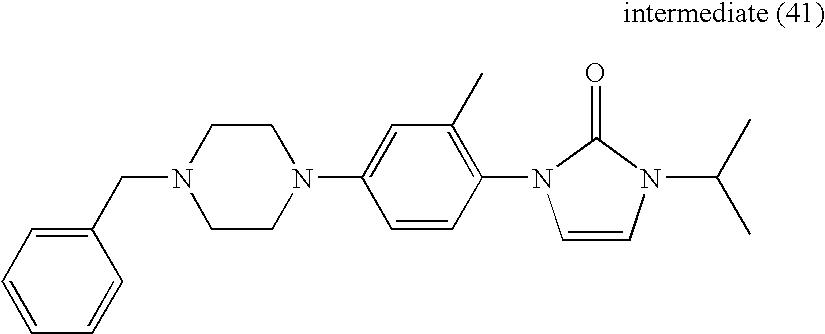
C1CN(CC2=CC=CC=C2)CCN1C1=CC(C)=C(N2C=CN(C(C)C)C2=O)C=C1
